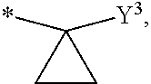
C1CC1([Y3])*
